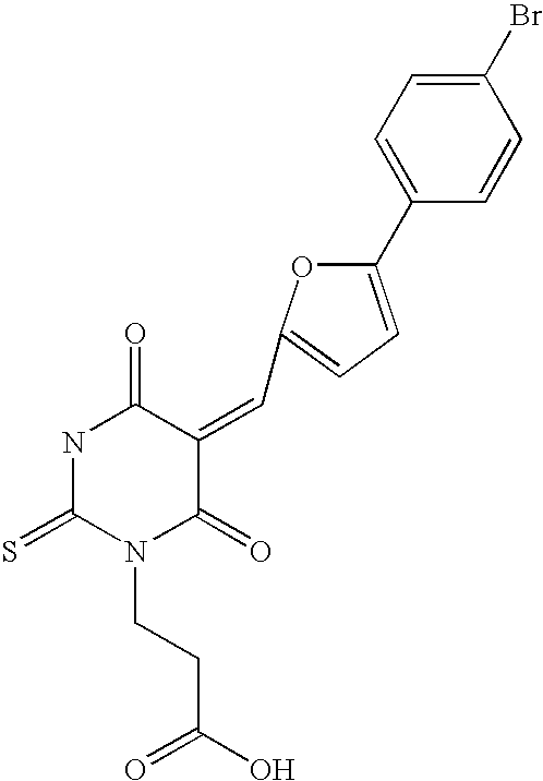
C1(Br)=CC=C(C2=CC=C(C=C3C(=O)NC(=S)N(CCC(O)=O)C3=O)O2)C=C1
